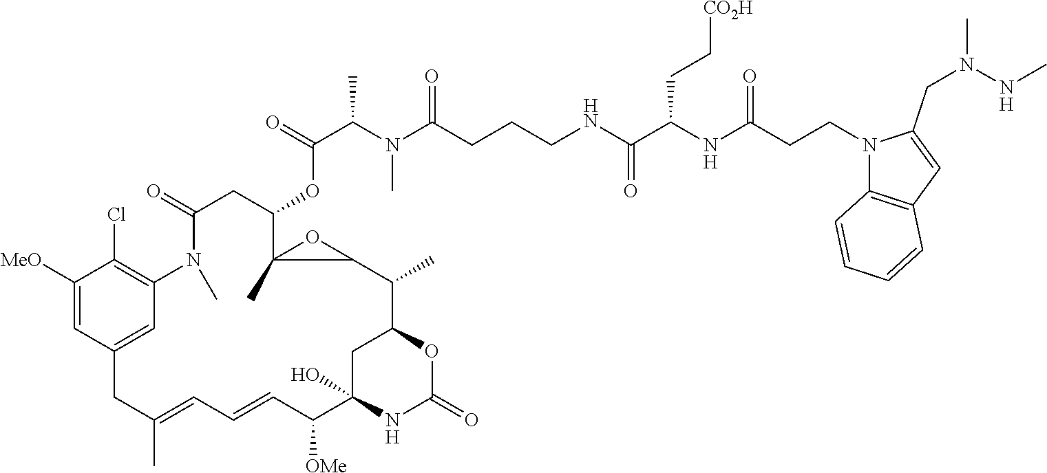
C1([MeO])=CC2=CC(=C1Cl)N(C)C(=O)CC(OC(=O)C(C)N(C)C(=O)CCCNC(C(NC(CCN1C3=C(C=C1CN(NC)C)C=CC=C3)=O)CC[CO2H])=O)C1(C)C(C(C)C3OC(=O)NC(O)(C([OMe])C=CC=C(C)C2)C3)O1
